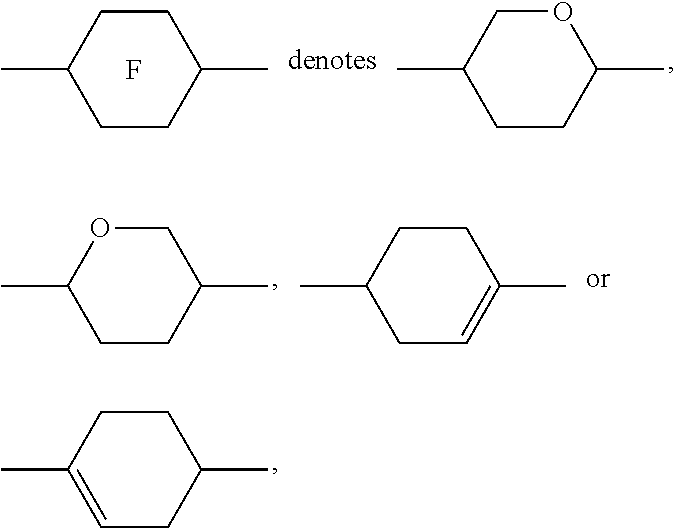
C1CC(C)CCC1C.CC1CCC(C)OC1.F.C1(C)CCC(C)CO1.C1(C)CC=C(C)CC1.C1(C)=CCC(C)CC1
